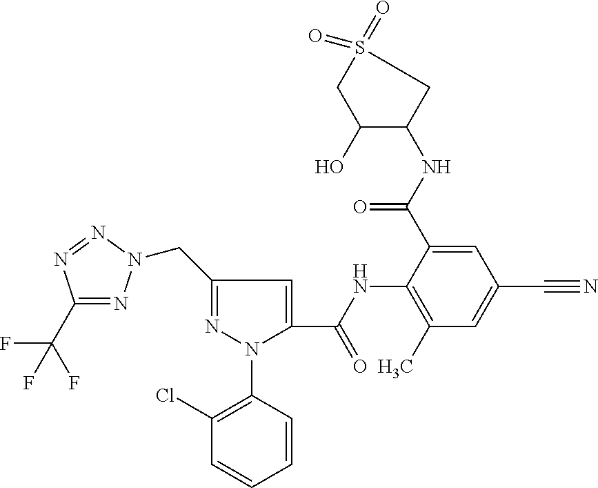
C1(C(F)(F)F)=NN(CC2=NN(C3=C(Cl)C=CC=C3)C(C(=O)NC3=C(C)C=C(C#N)C=C3C(=O)NC3CS(=O)(=O)CC3O)=C2)N=N1
